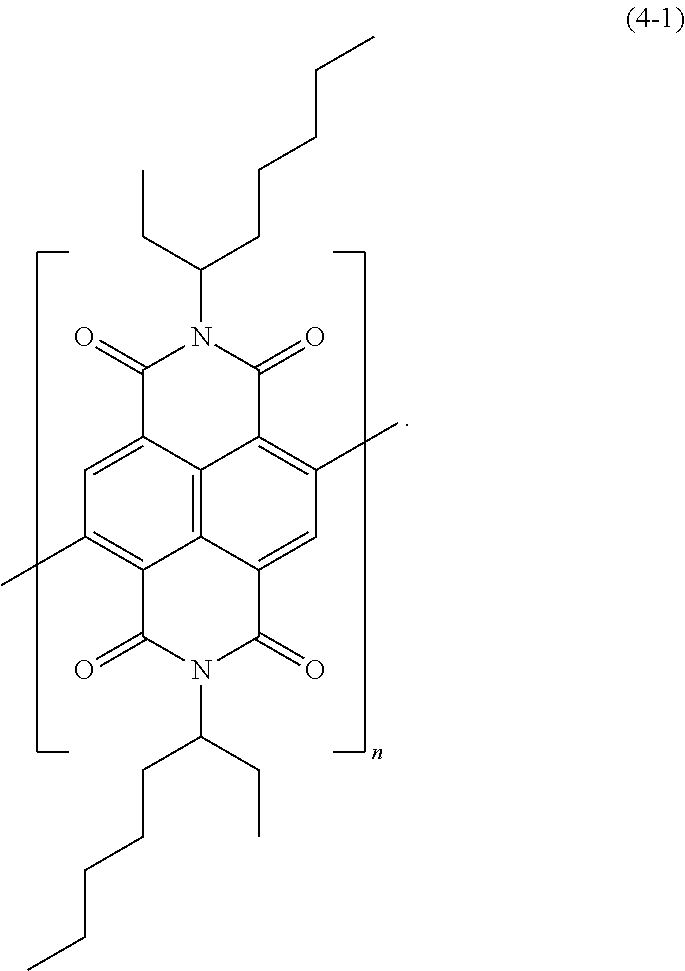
C12=C3C4=CC(C)=C1C(=O)N(C(CC)CCCCC)C(=O)C2=CC(C)=C3C(=O)N(C(CC)CCCCC)C4=O
